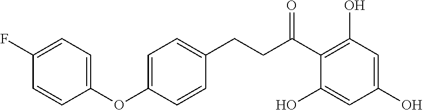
C(C(C1=C(O)C=C(O)C=C1O)=O)CC1=CC=C(OC2=CC=C(F)C=C2)C=C1
